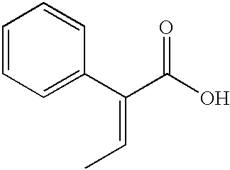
C1=CC=C(C(=CC)C(O)=O)C=C1
